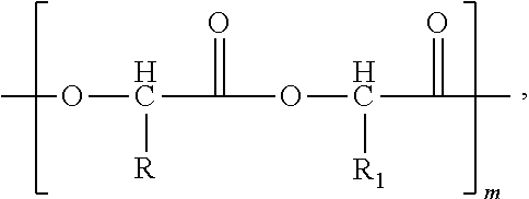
COC(C(OC(C(C)=O)[R1])=O)[R]
